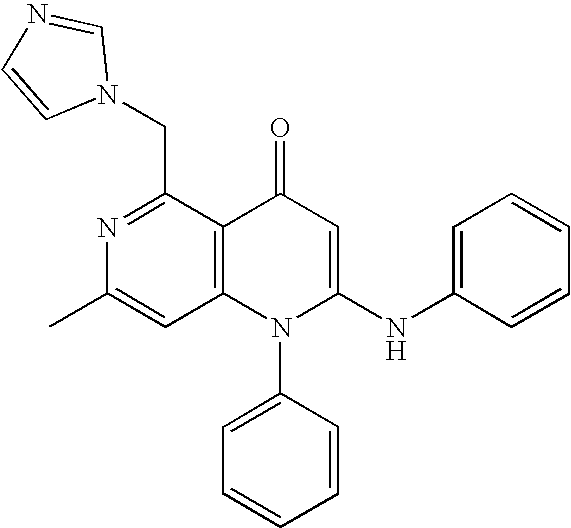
CC1=CC2=C(C(CN3C=NC=C3)=N1)C(=O)C=C(NC1=CC=CC=C1)N2C1=CC=CC=C1
